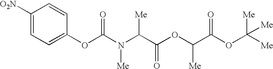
C1([O2N])=CC=C(OC(N(C(C(OC(C(OC([Me])([Me])[Me])=O)[Me])=O)[Me])[Me])=O)C=C1
